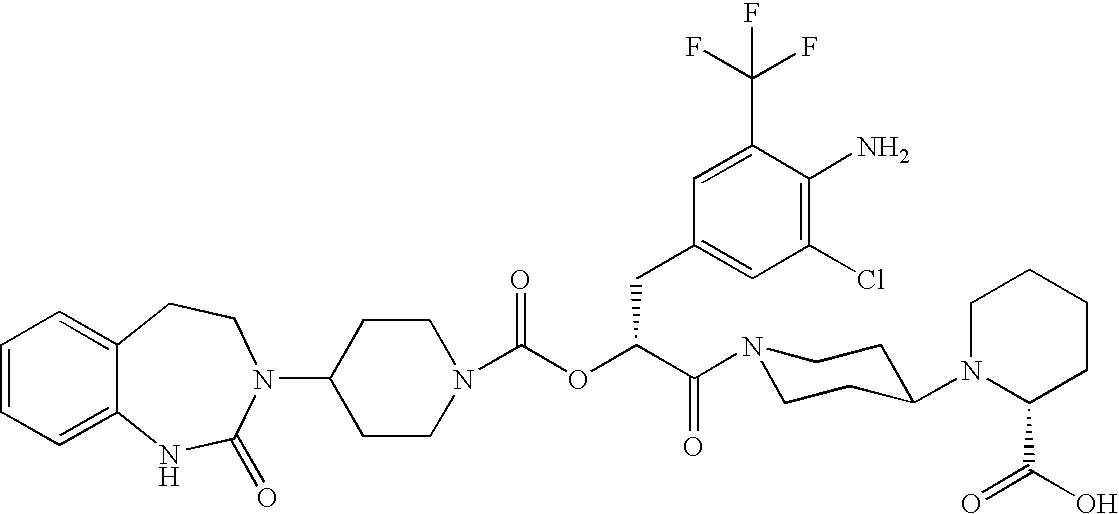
C1=CC=C2C(=C1)CCN(C1CCN(C(OC(C(N3CCC(N4C(C(=O)O)CCCC4)CC3)=O)CC3=CC(Cl)=C(N)C(C(F)(F)F)=C3)=O)CC1)C(=O)N2
